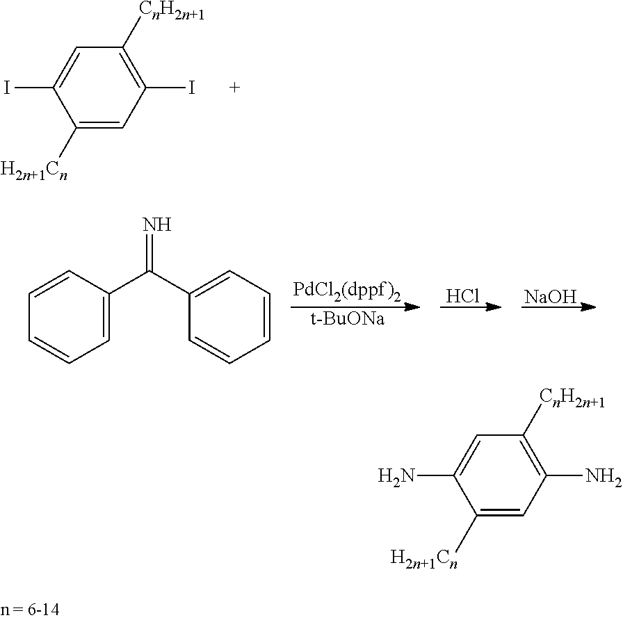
C1=C([H2n+1Cn])C(I)=CC([CnH2n+1])=C1I.N=C(C1=CC=CC=C1)C1=CC=CC=C1.[t-BuONa].Cl.[NaOH].C1([H2n+1Cn])=CC(N)=C([CnH2n+1])C=C1N
